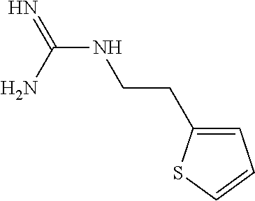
N(C(N)=N)CCC1=CC=CS1
